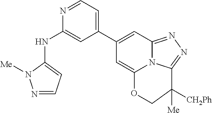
N1=CC=C(C2=CC3=NN=C4N3C(=C2)OCC4([Me])[CH2Ph])C=C1NC1=CC=NN1[Me]
